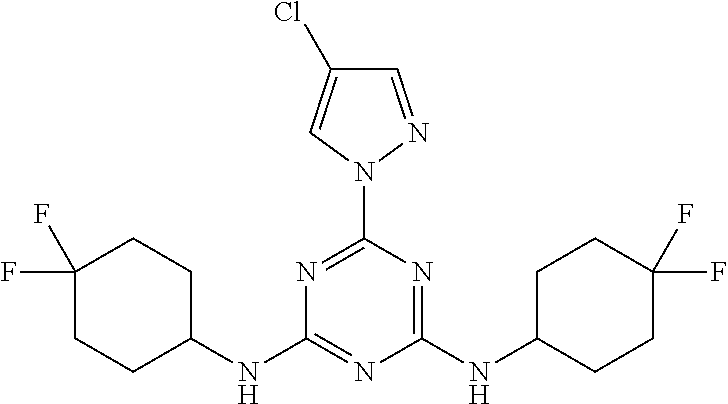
N1=C(N2C=C(Cl)C=N2)N=C(NC2CCC(F)(F)CC2)N=C1NC1CCC(F)(F)CC1
